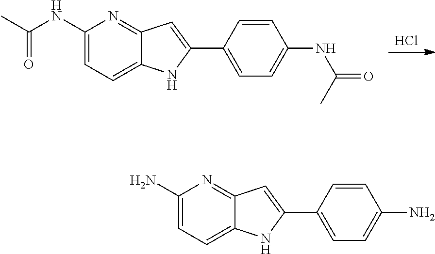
Cl.C1(NC(C)=O)=CC=C2C(=N1)C=C(C1=CC=C(NC(=O)C)C=C1)N2.C1(N)=CC=C2C(=N1)C=C(C1=CC=C(N)C=C1)N2
